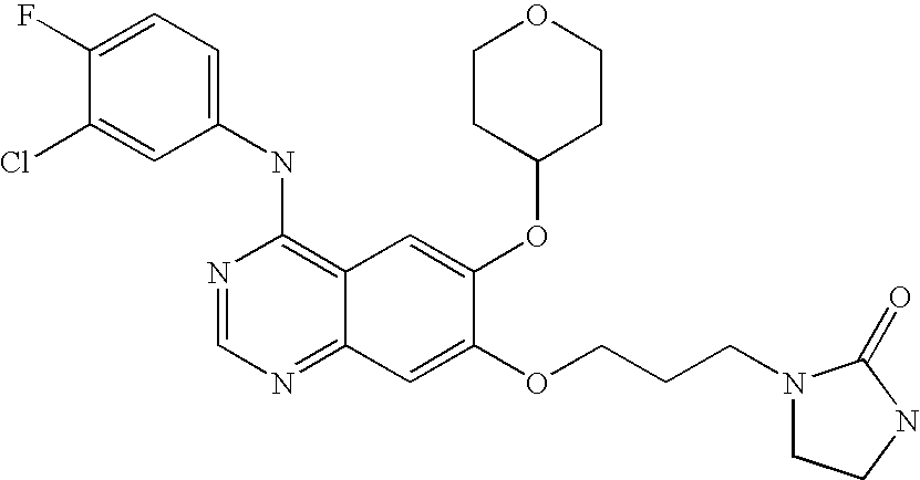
C1(NC2=C3C(=NC=N2)C=C(OCCCN2CCNC2=O)C(OC2CCOCC2)=C3)=CC=C(F)C(Cl)=C1
